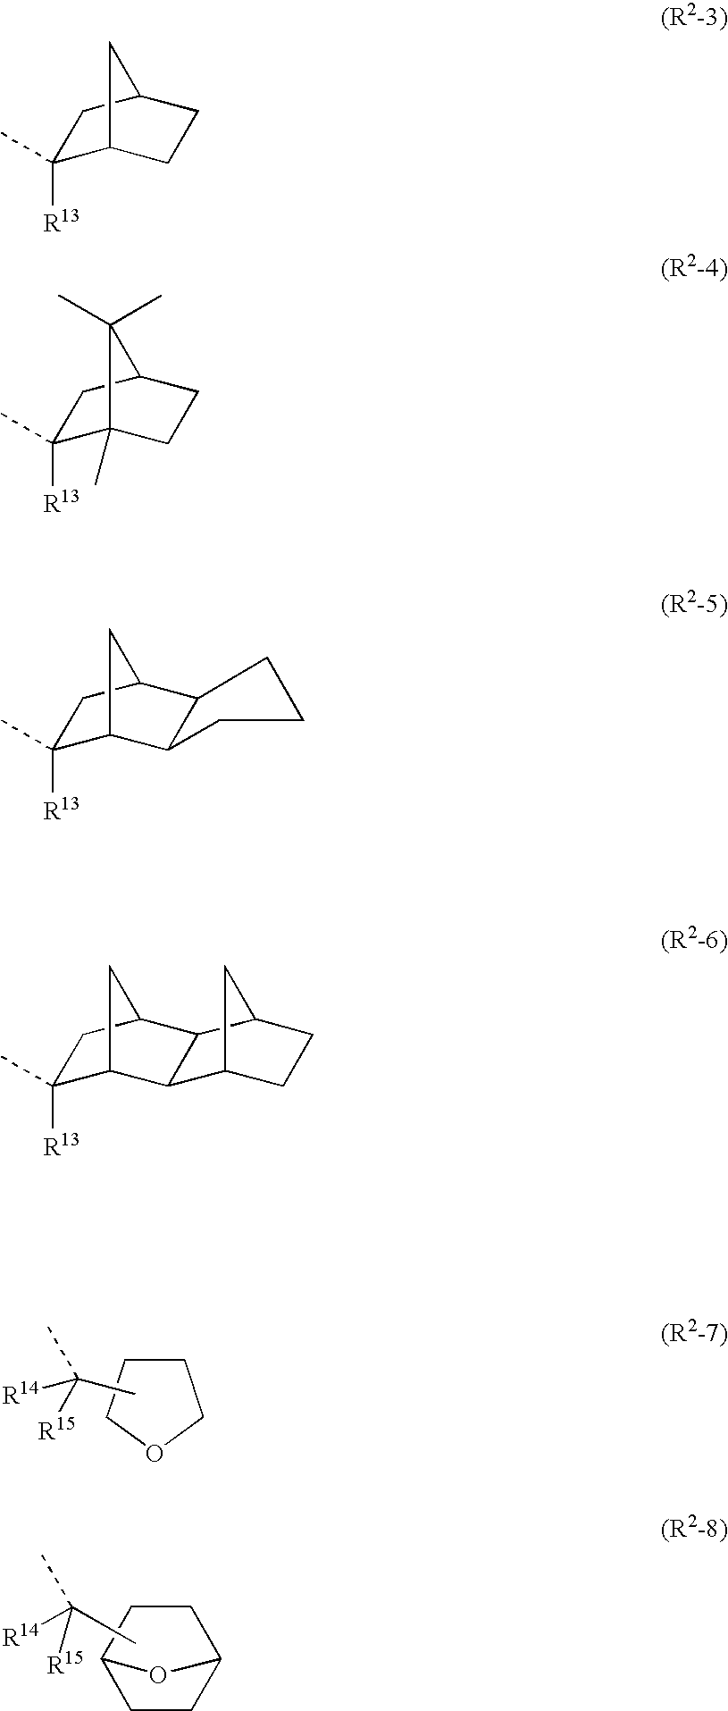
C1(C)([R13])C2CCC(C1)C2.C1(C)([R13])C2(C)CCC(C1)C2(C)C.C1([R13])(C)C2CC(C1)C1C2CCCC1.C1([R13])(C)C2CC(C1)C1C2C2CCC1C2.C1CCOC1.CC([R15])([R14])C.C1C2CCC(O2)C1.C([R14])([R15])(C)C
